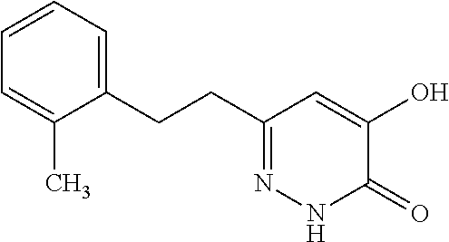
C1(CCC2=CC=CC=C2C)=NNC(=O)C(O)=C1
